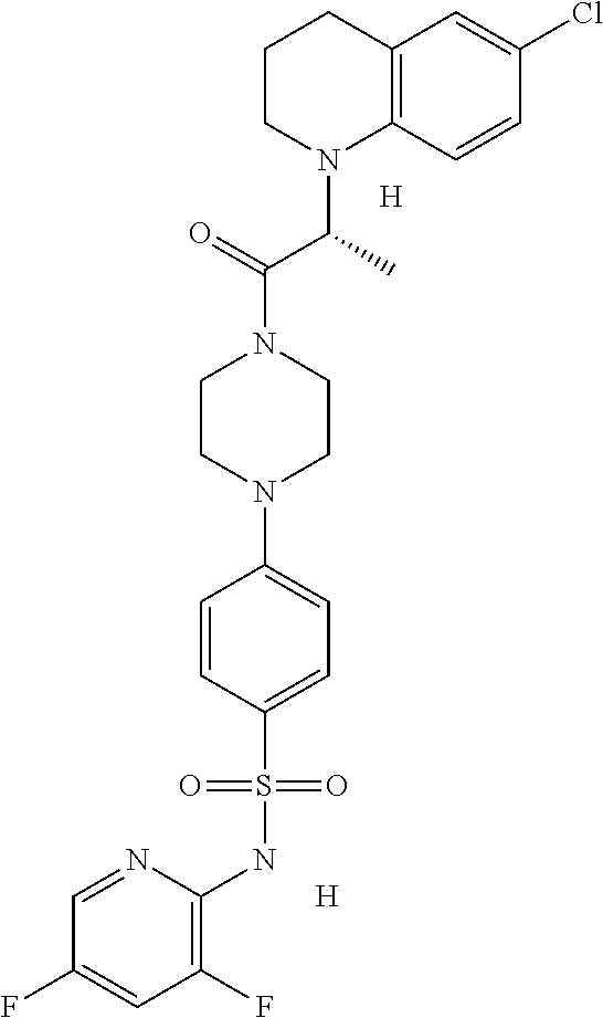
C12=C(C=CC(Cl)=C1)N(C(C(N1CCN(C3=CC=C(S(NC4=C(F)C=C(F)C=N4)(=O)=O)C=C3)CC1)=O)C)CCC2.[H].[H]
